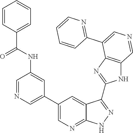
C1=NC=C(C2=CN=C3C(=C2)C(C2=NC4=C(N2)C=NC=C4C2=NC=CC=C2)=NN3)C=C1NC(C1=CC=CC=C1)=O
